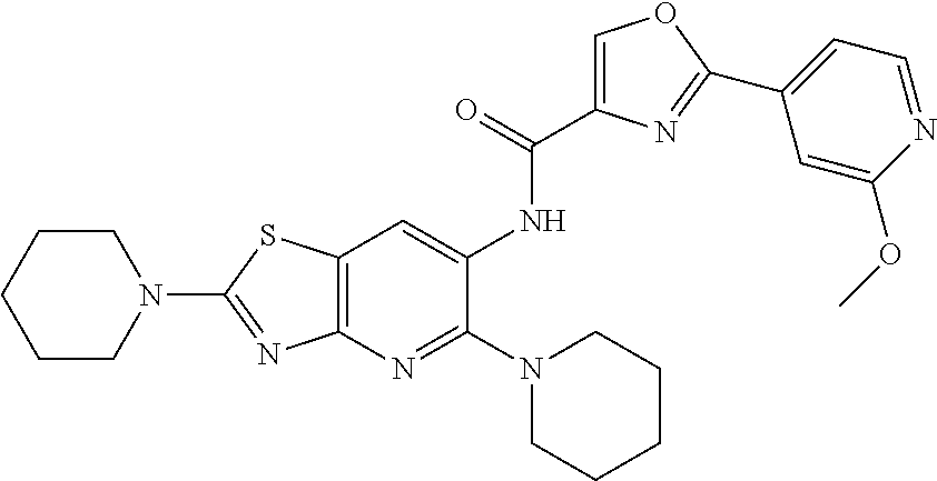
C1(NC(=O)C2=COC(C3=CC=NC(OC)=C3)=N2)=CC2=C(N=C1N1CCCCC1)N=C(N1CCCCC1)S2
